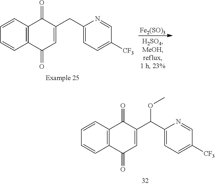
C1([CF3])=CC=C(CC2=CC(=O)C3=C(C=CC=C3)C2=O)N=C1.[Fe2(SO)3].O(C)C(C1=CC(=O)C2=C(C=CC=C2)C1=O)C1=CC=C([CF3])C=N1
